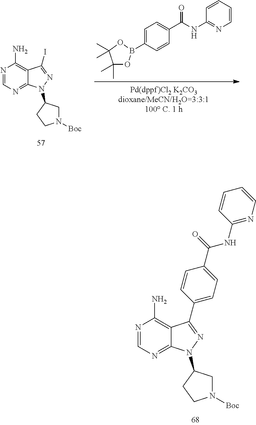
N1=CN=C2C(=C1N)C(I)=NN2C1CN([Boc])CC1.C1=CC=CN=C1NC(C1=CC=C(B2OC(C)(C)C(C)(C)O2)C=C1)=O.N1=CN=C2C(=C1N)C(C1=CC=C(C(NC3=NC=CC=C3)=O)C=C1)=NN2C1CN([Boc])CC1
